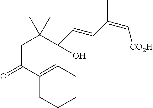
C1C(=O)C(CCC)=C(C)C(O)(C=CC(=C[CO2H])C)C1(C)C
